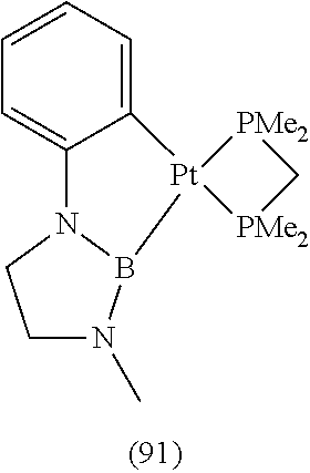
C1=CC=C2C(=C1)N1CCN(C)B1[Pt]21[PMe2]C[PMe2]1
